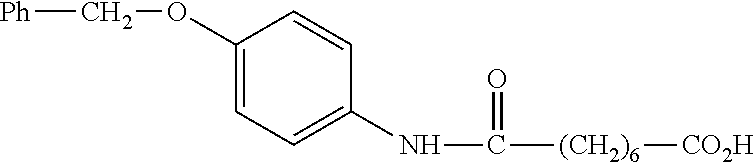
[Ph]COC1=CC=C(NC([(CH2)6][CO2H])=O)C=C1
